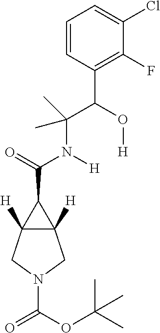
N(C(=O)C1C2([H])C1([H])CN(C(=O)OC(C)(C)C)C2)(C(C)(C(C1=C(F)C(Cl)=CC=C1)O[H])C)[H]
